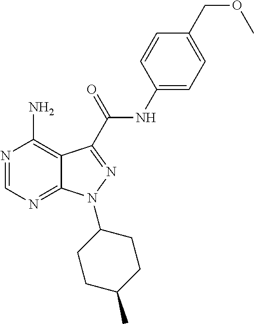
N1=CN=C2C(=C1N)C(C(NC1=CC=C(COC)C=C1)=O)=NN2C1CCC(C)CC1
